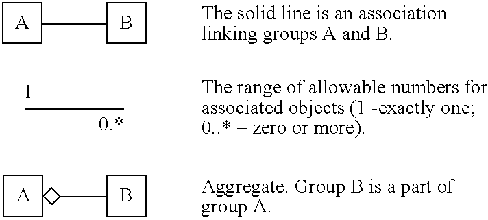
B.B.C1CCC1
